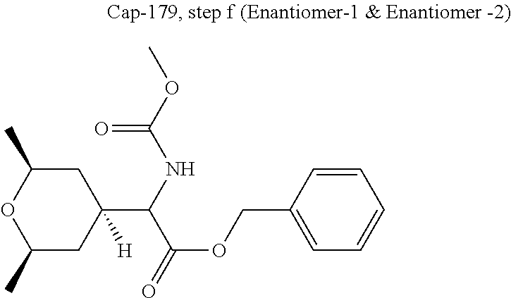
O1C(C)CC(C(NC(OC)=O)C(=O)OCC2=CC=CC=C2)([H])CC1C
